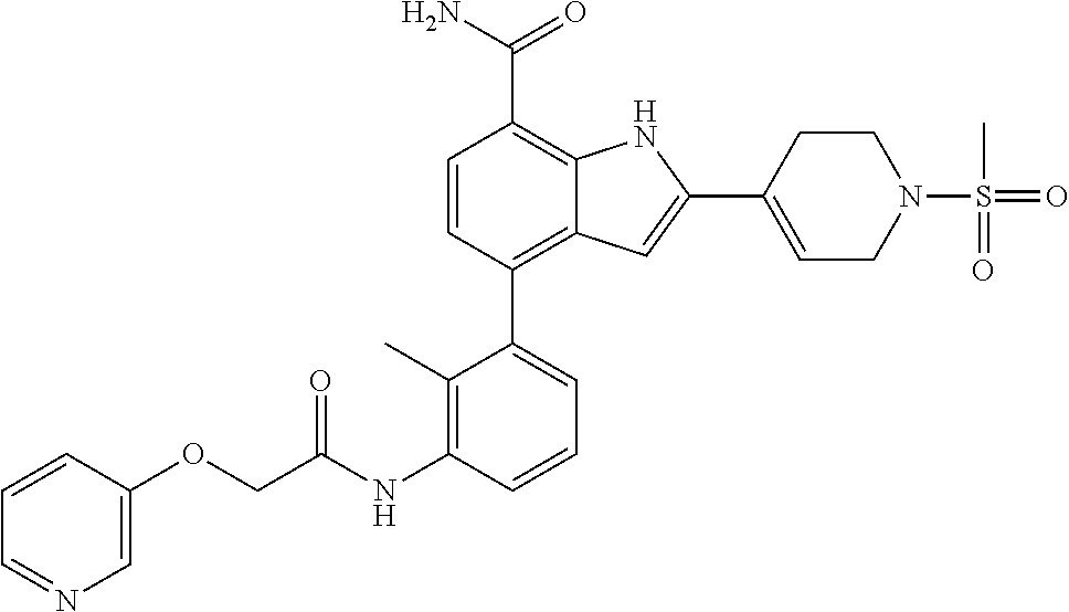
C1=CC(C2=CC=CC(NC(COC3=CN=CC=C3)=O)=C2C)=C2C(=C1C(N)=O)NC(C1=CCN(S(=O)(C)=O)CC1)=C2
